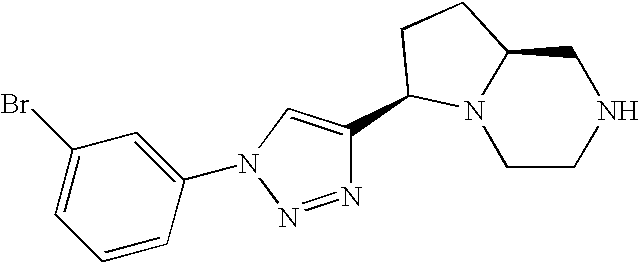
C1CNCC2N1C(C1=CN(C3=CC(Br)=CC=C3)N=N1)CC2
